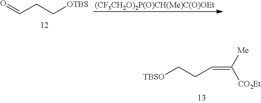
[(CF3CH2O)2P(O)CH(Me)C(O)OEt].O=CCC[OTBS].[TBSO]CCC=C([CO2Et])[Me]
